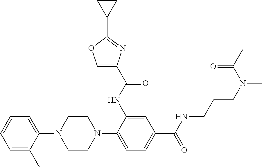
C1=CC=C(C)C(N2CCN(C3=CC=C(C(NCCCN(C)C(C)=O)=O)C=C3NC(C3=COC(C4CC4)=N3)=O)CC2)=C1
